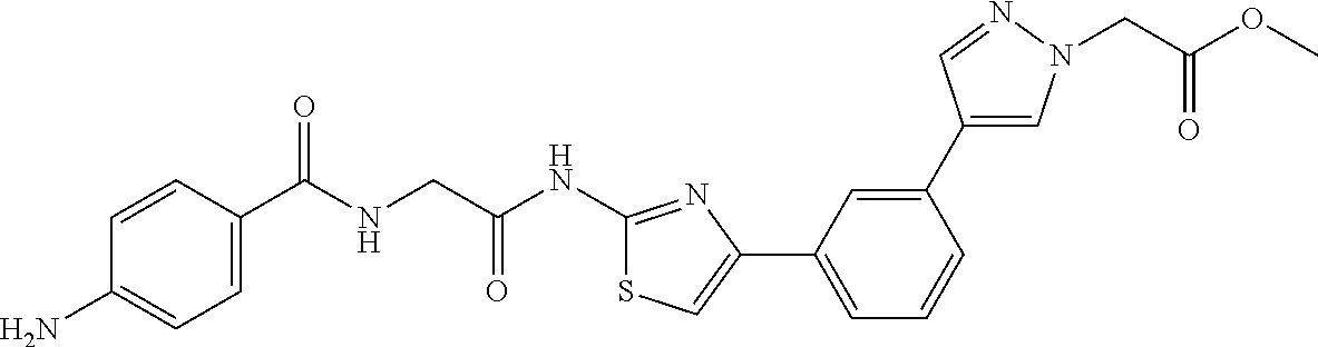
C1=CC(C(NCC(NC2=NC(C3=CC=CC(C4=CN(CC(OC)=O)N=C4)=C3)=CS2)=O)=O)=CC=C1N
